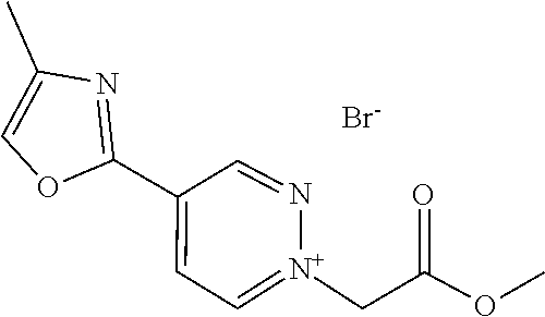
C1(C2=NC(C)=CO2)=CC=[N+](CC(=O)OC)N=C1.[Br-]
